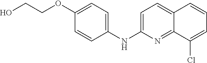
C1(OCCO)=CC=C(NC2=CC=C3C(=N2)C(Cl)=CC=C3)C=C1
